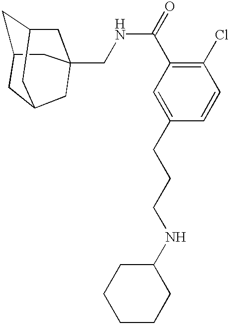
C1C2CC3CC(CNC(C4=C(Cl)C=CC(CCCNC5CCCCC5)=C4)=O)(CC1C3)C2
